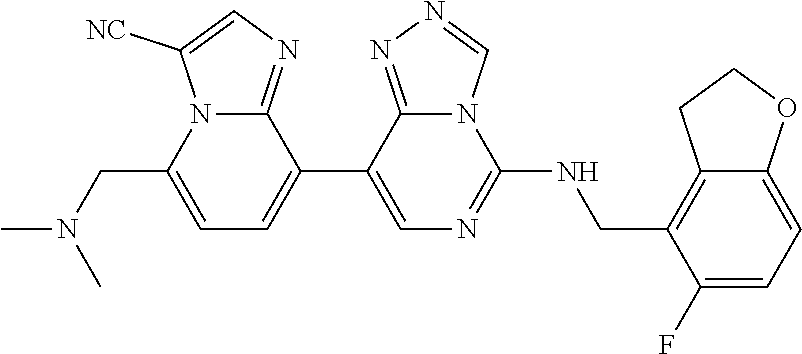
C1(C2=CC=C(CN(C)C)N3C2=NC=C3[NC])=CN=C(NCC2=C3C(=CC=C2F)OCC3)N2C1=NN=C2
